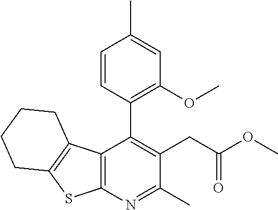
C12=C(N=C(C)C(CC(OC)=O)=C1C1=C(OC)C=C(C)C=C1)SC1=C2CCCC1
